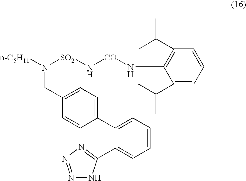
[n-C5H11]N(CC1=CC=C(C2=CC=CC=C2C2=NN=NN2)C=C1)[SO2]N[CO]NC1=C(C(C)C)C=CC=C1C(C)C
